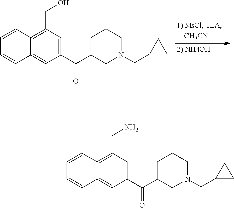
C1(C(=O)C2CN(CC3CC3)CCC2)=CC(CO)=C2C(=C1)C=CC=C2.C1(C(=O)C2CN(CC3CC3)CCC2)=CC(CN)=C2C(=C1)C=CC=C2
